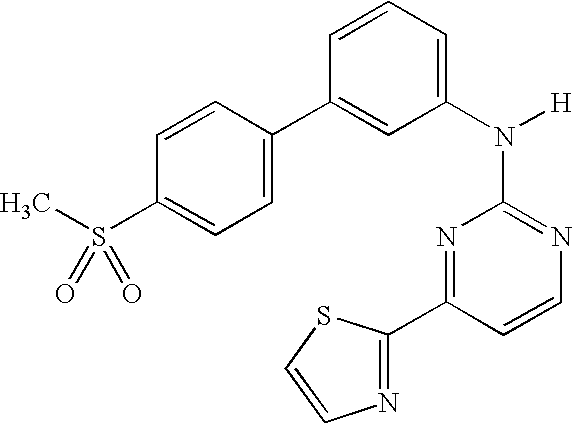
N1=C(N([H])C2=CC=CC(C3=CC=C(S(C)(=O)=O)C=C3)=C2)N=C(C2=NC=CS2)C=C1
